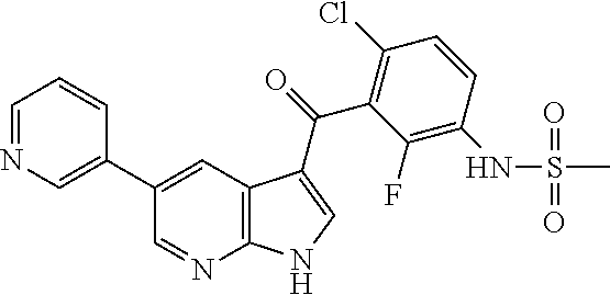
C1=NC=C(C2=CC3=C(N=C2)NC=C3C(C2=C(Cl)C=CC(NS(C)(=O)=O)=C2F)=O)C=C1
